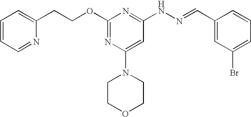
C(COC1=NC(N2CCOCC2)=CC(NN=CC2=CC(Br)=CC=C2)=N1)C1=CC=CC=N1
